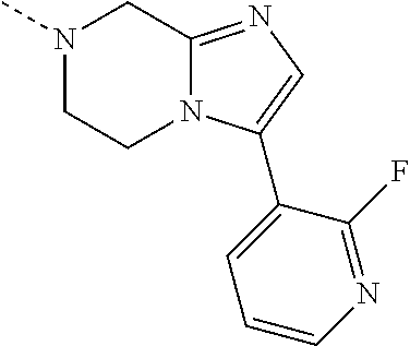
N1(C)CCN2C(=NC=C2C2=CC=CN=C2F)C1
